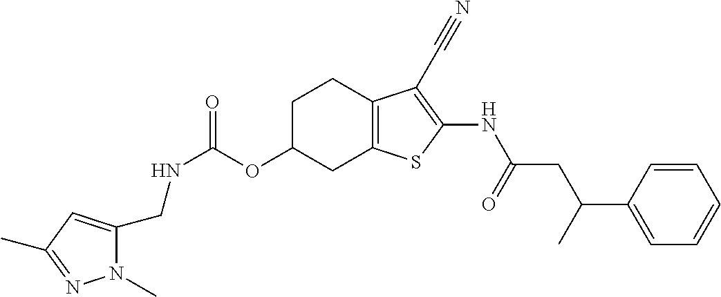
N(C(OC1CC2=C(CC1)C(C#N)=C(NC(CC(C1=CC=CC=C1)C)=O)S2)=O)CC1=CC(C)=NN1C
